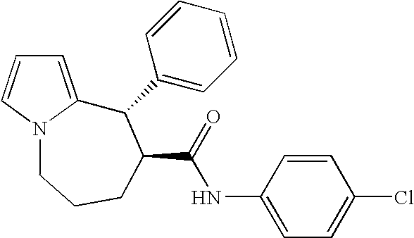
C1=C2N(C=C1)CCCC(C(=O)NC1=CC=C(Cl)C=C1)C2C1=CC=CC=C1
